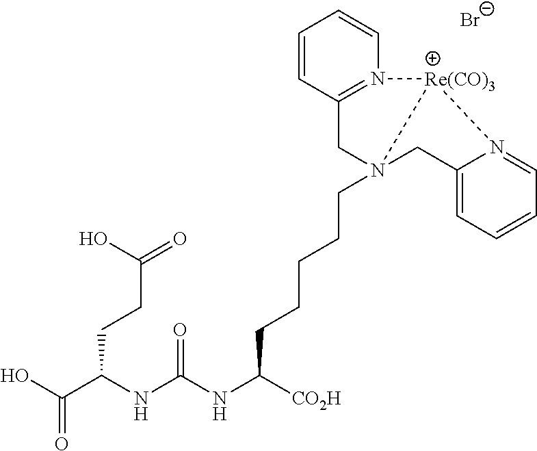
OC(C([N H]C(NC([CO2H])CCCCCN12CC3=CC=CC=N3[Re(CO)3]1N1=C(C2)C=CC=C1)=O)CCC(=O)O)=O.[Br-]
